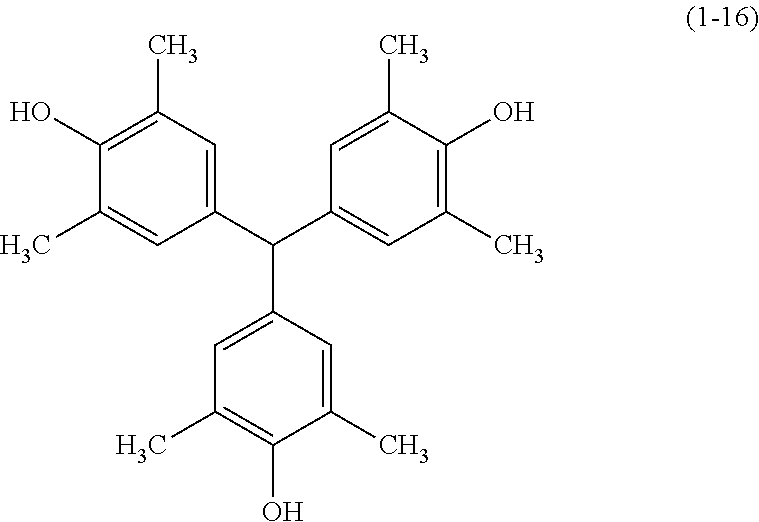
C1(O)=C(C)C=C(C(C2=CC(C)=C(O)C(C)=C2)C2=CC(C)=C(O)C(C)=C2)C=C1C
